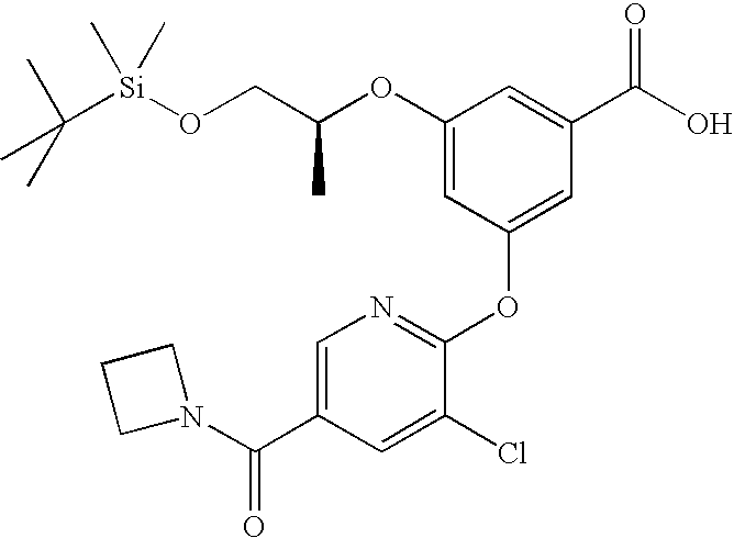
C1(OC(CO[Si](C(C)(C)C)(C)C)C)=CC(OC2=NC=C(C(=O)N3CCC3)C=C2Cl)=CC(C(O)=O)=C1
